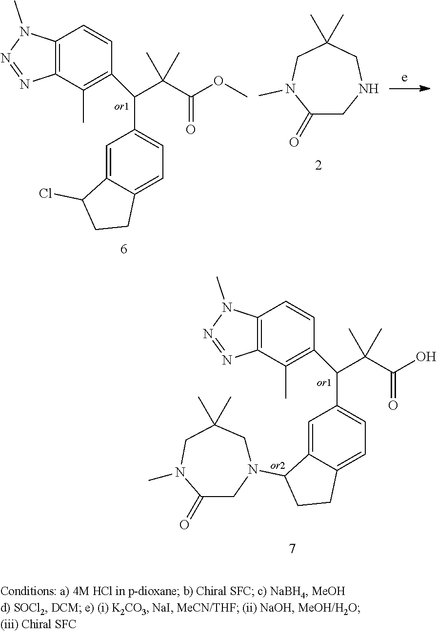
C12=C(C(C)=C(C(C(C(O)=O)(C)C)C3=CC=C4C(=C3)C(N3CC(C)(C)CN(C)C(=O)C3)CC4)C=C1)N=NN2C.C12=C(C(C)=C(C(C(C(OC)=O)(C)C)C3=CC=C4C(=C3)C(Cl)CC4)C=C1)N=NN2C.C1(=O)CNCC(C)(C)CN1C
